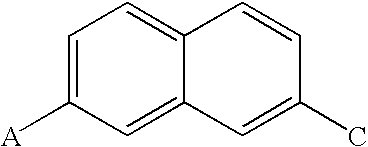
C1=C([A])C=C2C(=C1)C=CC(C)=C2
